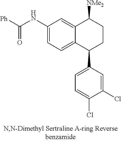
C12=CC(NC(=O)[Ph])=CC=C1C(C1=CC=C(Cl)C(Cl)=C1)CCC2[NMe2]
